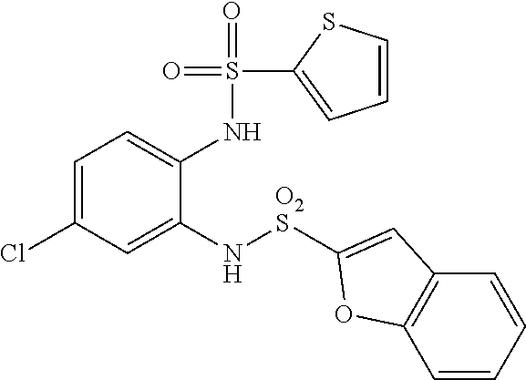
C1=C(Cl)C=C(N[O2S]C2=CC3=C(C=CC=C3)O2)C(NS(=O)(=O)C2=CC=CS2)=C1
